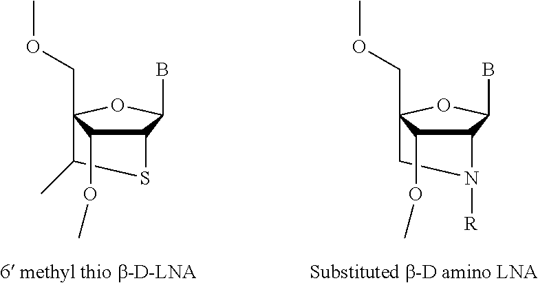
C1(C)SC2C(OC)C1(COC)OC2B.C1N([R])C2C(OC)C1(COC)OC2B
